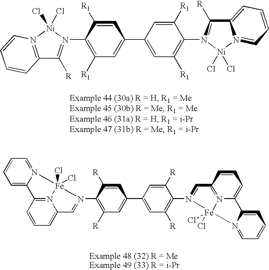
C1=C2N(=CC=C1)[Fe]1(Cl)(Cl)N3=C2C=CC=C3C=N1C1=C([R])C=C(C2=CC([R])=C(N3=CC4=N5C(=CC=C4)C4=CC=CC=N4[Fe]35(Cl)Cl)C([R])=C2)C=C1[R].C1=C([R1])C(N2=C([R])C3=N([Ni]2(Cl)Cl)C=CC=C3)=C([R1])C=C1C1=CC([R1])=C(N2C([R])C3=CC=CC=N3[Ni]2(Cl)Cl)C([R1])=C1
